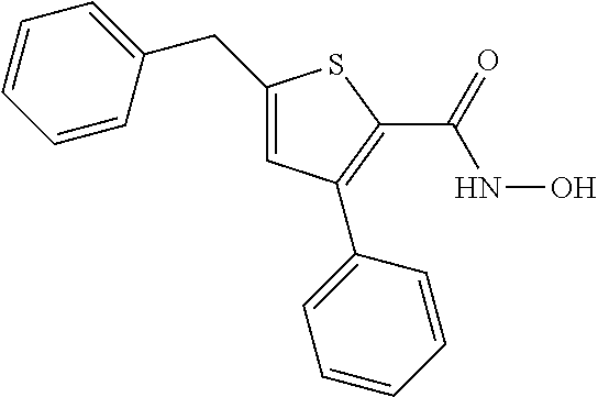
C1(CC2=CC=CC=C2)=CC(C2=CC=CC=C2)=C(C(=O)NO)S1
